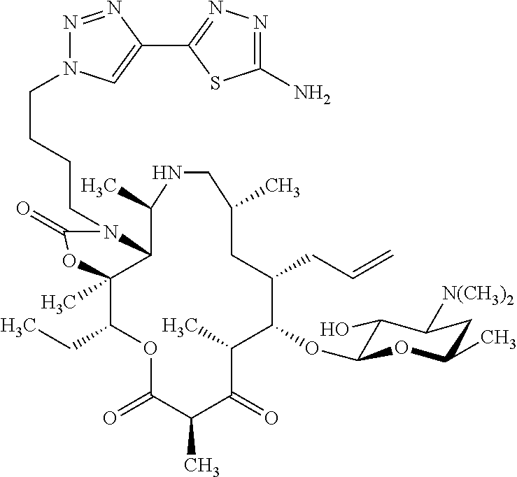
C12C(C)(C(CC)OC(=O)C(C)C(=O)C(C)C(OC3C(O)C([N(CH3)2])CC(C)O3)C(CC=C)CC(C)CNC1C)OC(=O)N2CCCCN1N=NC(C2=NN=C(N)S2)=C1
